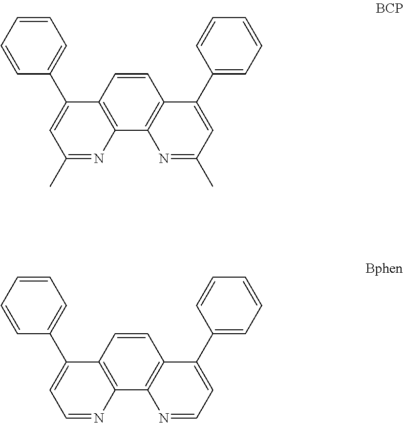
C1=CC2=C(C3=C1C(C1=CC=CC=C1)=CC(C)=N3)N=C(C)C=C2C1=CC=CC=C1.C1=CC2=C(C3=C1C(C1=CC=CC=C1)=CC=N3)N=CC=C2C1=CC=CC=C1
